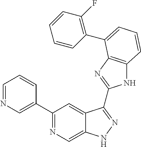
C1=NC=C(C2=NC=C3C(=C2)C(C2=NC4=C(N2)C=CC=C4C2=C(F)C=CC=C2)=NN3)C=C1
